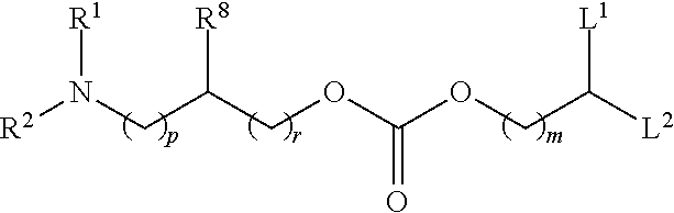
[R1]N(CC(COC(OCC([L2])[L1])=O)[R8])[R2]
